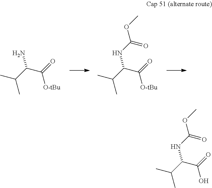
CC(C(C(=O)[O-tBu])N)C.CC(C(C(=O)[O-tBu])NC(OC)=O)C.CC(C(C(=O)O)NC(OC)=O)C
